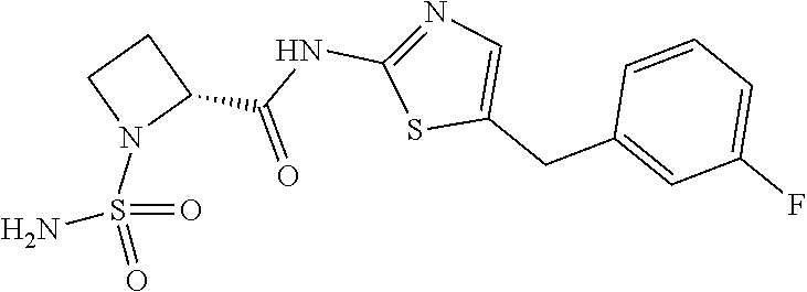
S1C(CC2=CC(F)=CC=C2)=CN=C1NC(C1CCN1S(N)(=O)=O)=O
